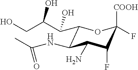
C1(C(C(CO)O)O)C(NC(C)=O)C(N)C(F)C([COOH])(F)O1
